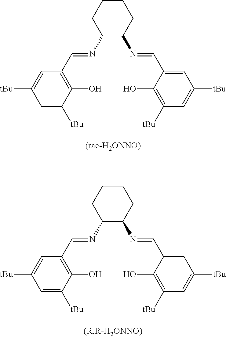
C1(N=CC2=C(O)C([tBu])=CC([tBu])=C2)C(N=CC2=CC([tBu])=CC([tBu])=C2O)CCCC1.C1(N=CC2=C(O)C([tBu])=CC([tBu])=C2)C(N=CC2=CC([tBu])=CC([tBu])=C2O)CCCC1
